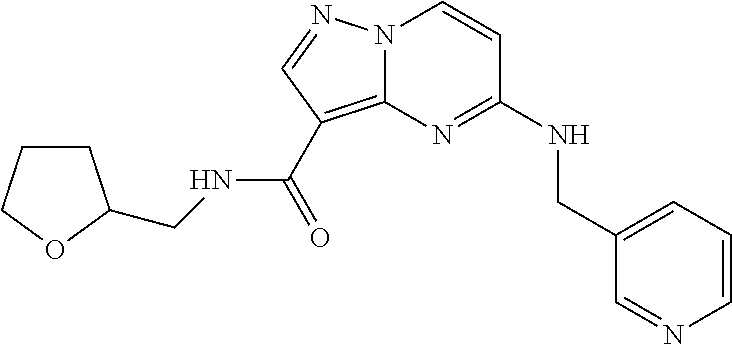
C1=CN=CC(CNC2=NC3=C(C(=O)NCC4CCCO4)C=NN3C=C2)=C1
